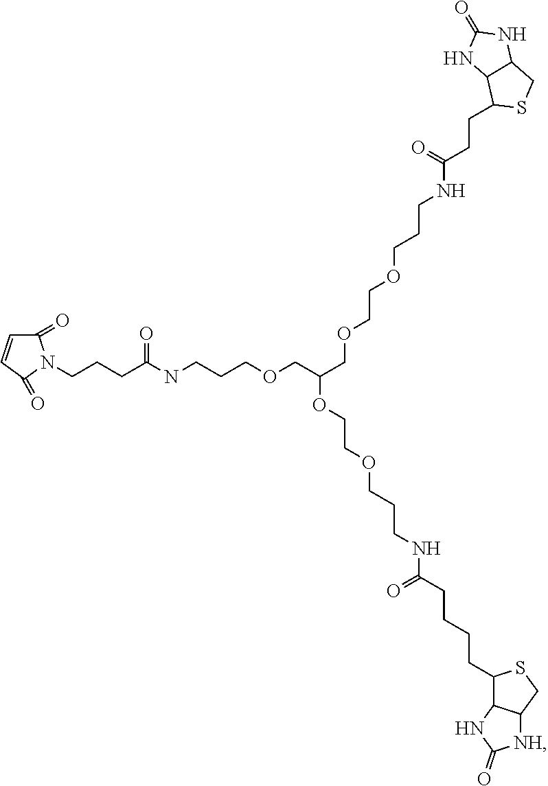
C1(=O)C=CC(=O)N1CCCC(NCCCOCC(COCCOCCCNC(=O)CCC1SCC2C1NC(=O)N2)OCCOCCCNC(=O)CCCCC1C2C(CS1)[NH]C(=O)N2)=O
